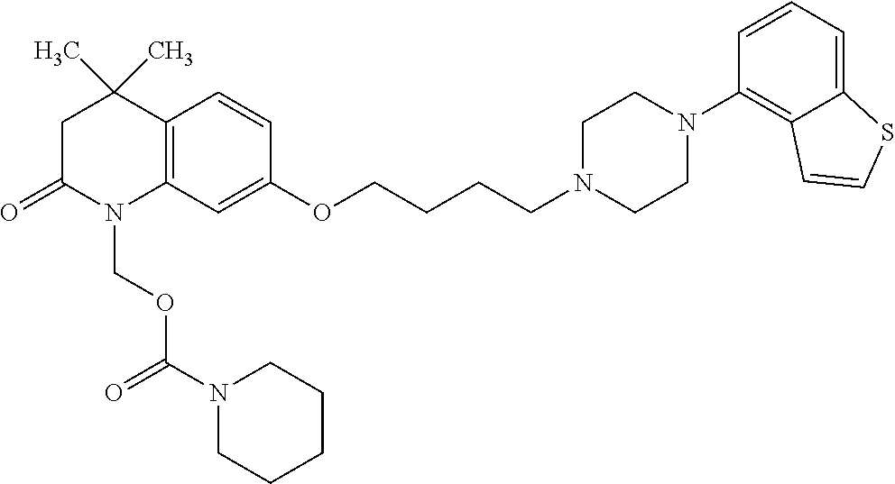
C12=C(C=C(OCCCCN3CCN(C4=C5C(=CC=C4)SC=C5)CC3)C=C1)N(COC(N1CCCCC1)=O)C(=O)CC2(C)C
